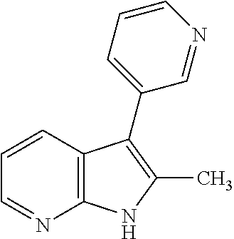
C12=C(C=CC=N1)C(C1=CC=CN=C1)=C(C)N2
